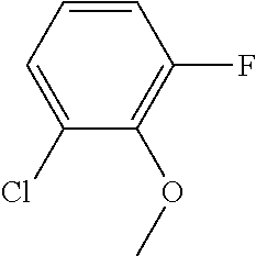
C1=CC=C(Cl)C(OC)=C1F
